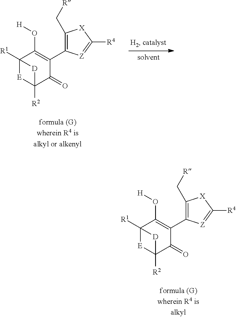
C12([R1])[E]C([R2])(C(=O)C(C3=C(C[R])[X]C([R4])=[Z]3)=C1O[H])[D]2.C12([R1])[E]C([R2])(C(=O)C(C3=C(C[R])[X]C([R4])=[Z]3)=C1O[H])[D]2
